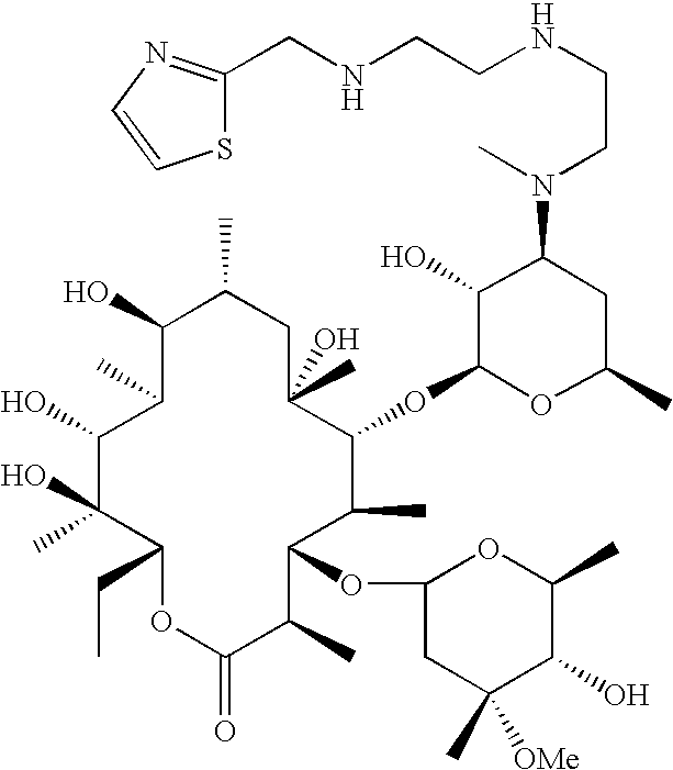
C1(O)C(C)C(O)C(O)(C)C(CC)OC(=O)C(C)C(OC2CC(C)([OMe])C(O)C(C)O2)C(C)C(OC2OC(C)CC(N(C)CCNCCNCC3=NC=CS3)C2O)C(C)(O)CC1C
